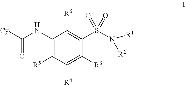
C1(NC([Cy])=O)=C([R5])C([R4])=C([R3])C(S(N([R2])[R1])(=O)=O)=C1[R6]
